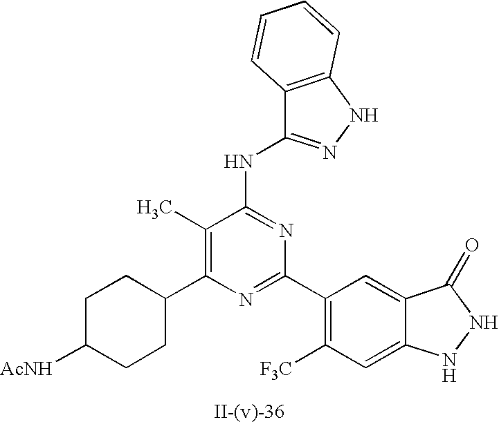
C1(C)=C(C2CCC([AcNH])CC2)N=C(C2=C([F3C])C=C3C(=C2)C(=O)NN3)N=C1NC1=NNC2=C1C=CC=C2
